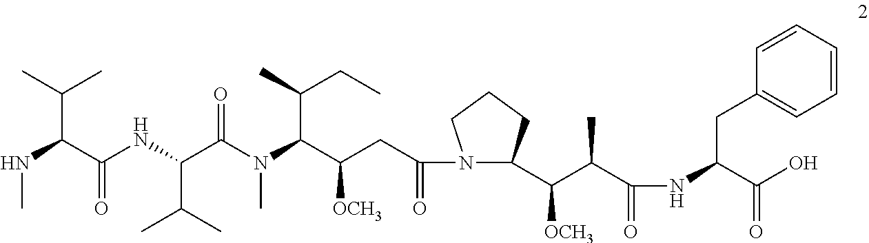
CNC(C(C)C)C(=O)NC(C(C)C)C(N(C)C(C(CC)C)C([OCH3])CC(=O)N1C(C([OCH3])C(C)C(=O)NC(C(O)=O)CC2=CC=CC=C2)CCC1)=O
